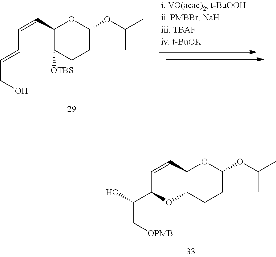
C12C(CCC(OC(C)C)O1)OC(C(C[OPMB])O)C=C2.C1(C=CC=CCO)C([OTBS])CCC(OC(C)C)O1
